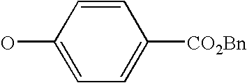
C1(O)=CC=C([CO2Bn])C=C1
